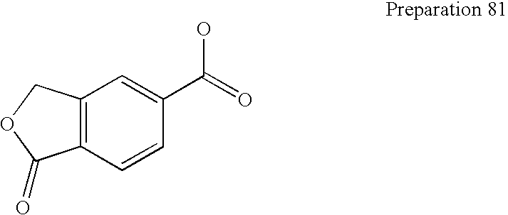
C12=C(C=CC(C(=O)O)=C1)C(=O)OC2
